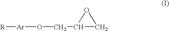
[Ar](OCC1CO1)[R]
